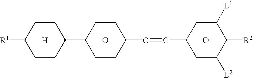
C1CC([R1])CCC1C1CCC(C=CC2CC([L2])C([R2])C([L1])C2)CC1.[H].O.O
